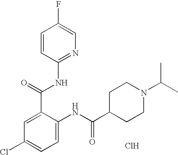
Cl.C1=CC(NC(C2=CC(Cl)=CC=C2NC(=O)C2CCN(C(C)C)CC2)=O)=NC=C1F
